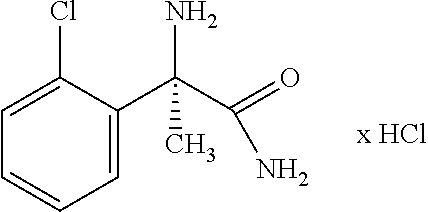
C1=C(Cl)C(C(C(=O)N)(N)C)=CC=C1
